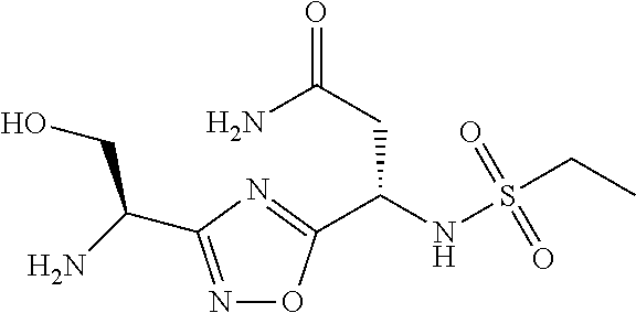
N1=C(C(N)CO)N=C(C(NS(CC)(=O)=O)CC(=O)N)O1
